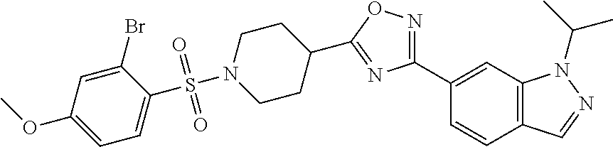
S(N1CCC(C2=NC(C3=CC4=C(C=C3)C=NN4C(C)C)=NO2)CC1)(=O)(=O)C1=CC=C(OC)C=C1Br
